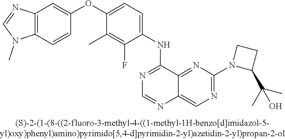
C1(OC2=CC=C(NC3=NC=NC4=CN=C(N5C(C(C)(C)O)CC5)N=C34)C(F)=C2C)=CC2=C(C=C1)N(C)C=N2
